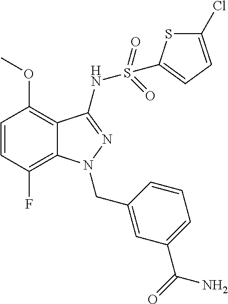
C1=CC(F)=C2C(=C1OC)C(NS(=O)(=O)C1=CC=C(Cl)S1)=NN2CC1=CC(C(N)=O)=CC=C1
